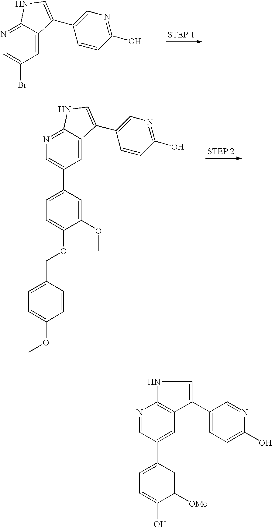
C1=C(Br)C=C2C(=N1)NC=C2C1=CN=C(O)C=C1.C1=C(C2=CC=C(OCC3=CC=C(OC)C=C3)C(OC)=C2)C=C2C(=N1)NC=C2C1=CN=C(O)C=C1.N1=CC(C2=CC=C(O)C([OMe])=C2)=CC2=C1NC=C2C1=CC=C(O)N=C1
